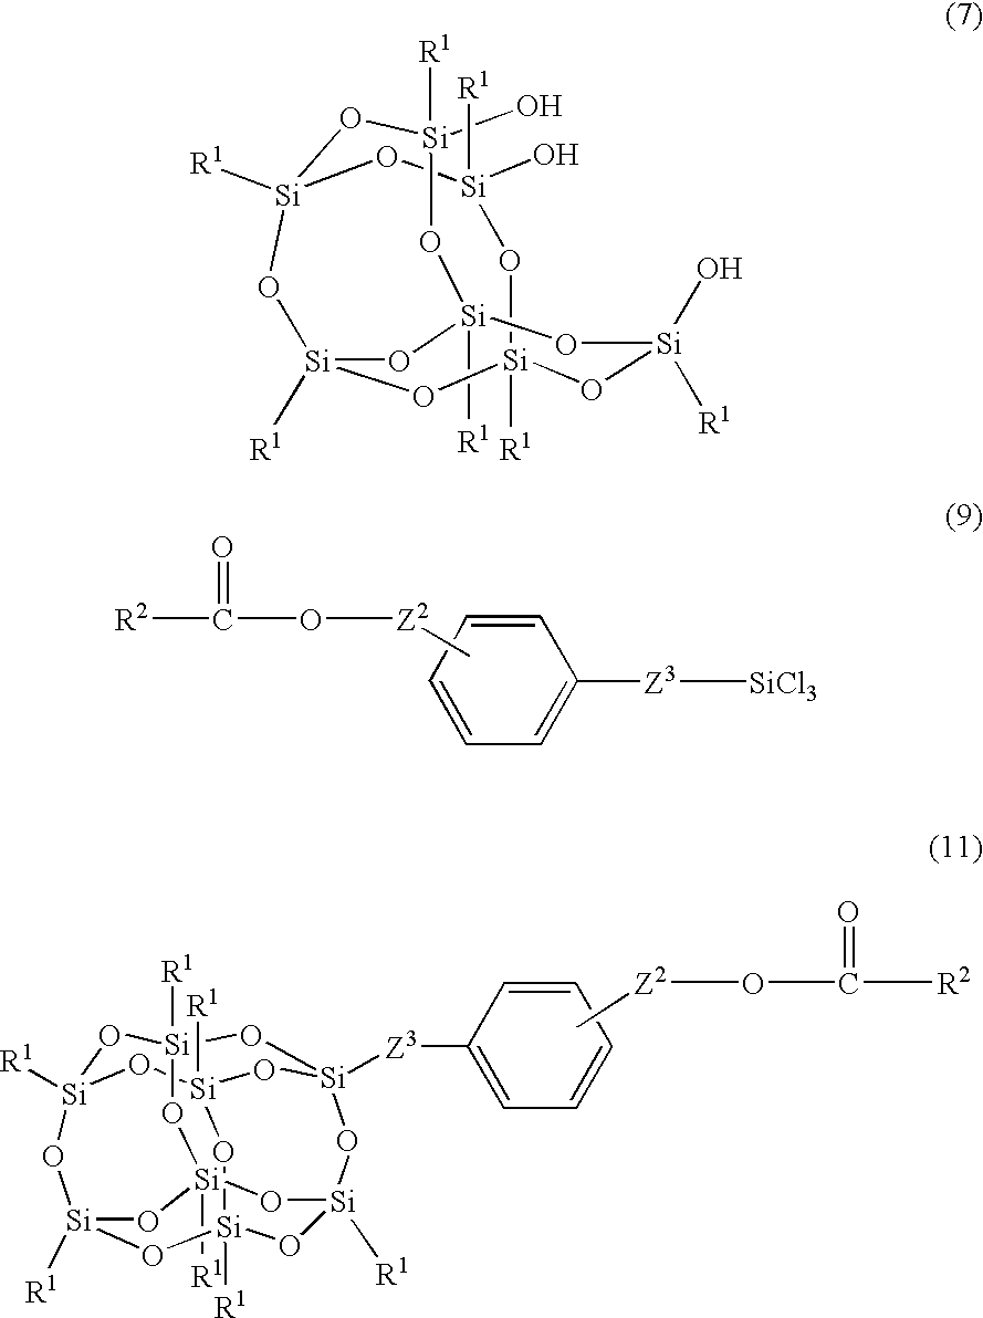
[Si]12([R1])O[Si](O)([R1])O[Si]3([R1])O[Si]([R1])(O[Si]([R1])(O[Si](O)([R1])O1)O[Si](O)([R1])O3)O2.[R2]C(O[Z2]C)=O.[Z3]([SiCl3])C1=CC=CC=C1.[Si]12([R1])O[Si]3([R1])O[Si]4([Z3]C5=CC=CC=C5)O[Si]([R1])(O1)O[Si]1([R1])O[Si]([R1])(O[Si]([R1])(O3)O[Si]([R1])(O1)O2)O4.C[Z2]OC([R2])=O
